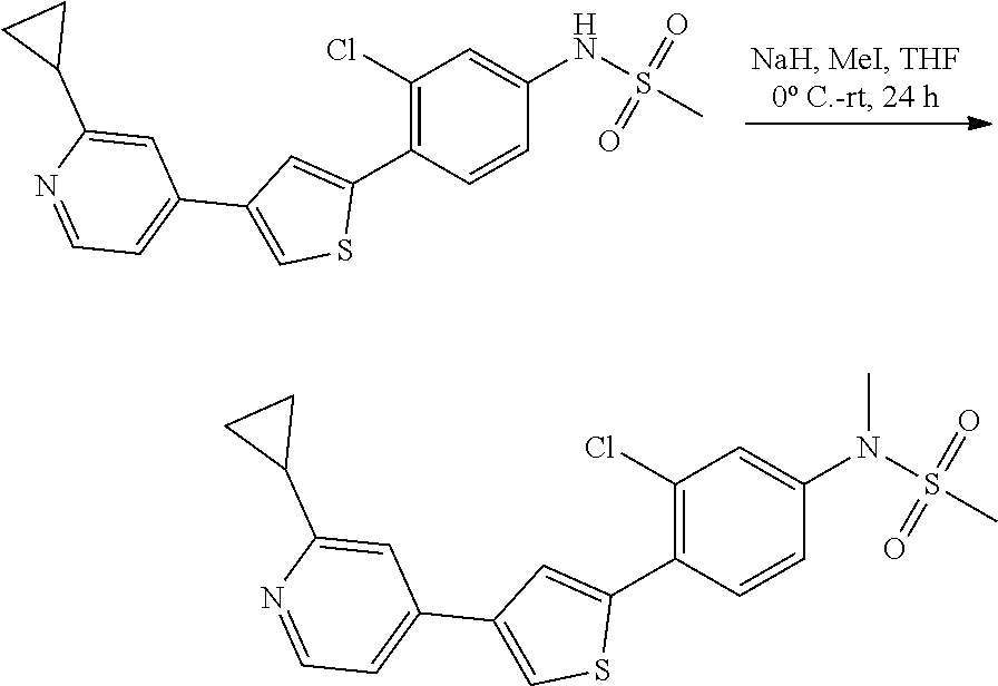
C1(Cl)=C(C2=CC(C3=CC=NC(C4CC4)=C3)=CS2)C=CC(NS(C)(=O)=O)=C1.C1(Cl)=C(C2=CC(C3=CC=NC(C4CC4)=C3)=CS2)C=CC(N(S(C)(=O)=O)C)=C1
